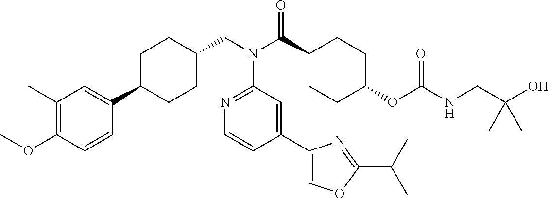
C1(C)=C(OC)C=CC(C2CCC(CN(C3=NC=CC(C4=COC(C(C)C)=N4)=C3)C(=O)C3CCC(OC(=O)NCC(O)(C)C)CC3)CC2)=C1
